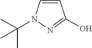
C1=CN(C(C)(C)C)N=C1O
